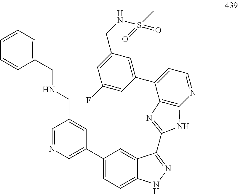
C1(C2=CN=CC(CNCC3=CC=CC=C3)=C2)=CC=C2C(=C1)C(C1=NC3=C(N=CC=C3C3=CC(CNS(C)(=O)=O)=CC(F)=C3)N1)=NN2
